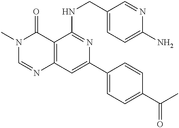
C12=C(C=C(C3=CC=C(C(C)=O)C=C3)N=C1NCC1=CC=C(N)N=C1)N=CN(C)C2=O
